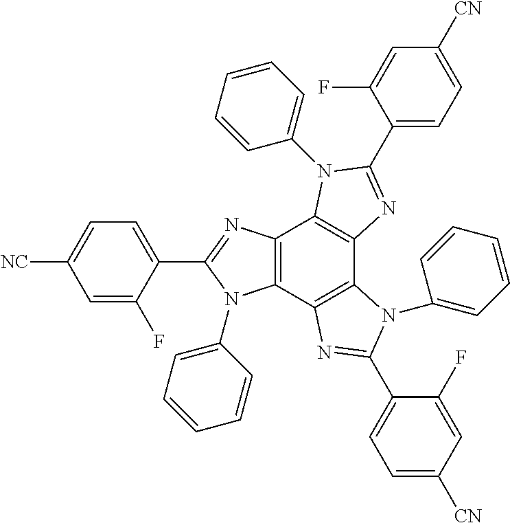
C12=C(C3=C(C4=C1N(C1=CC=CC=C1)C(C1=CC=C([CN])C=C1F)=N4)N(C1=CC=CC=C1)C(C1=CC=C([CN])C=C1F)=N3)N(C1=CC=CC=C1)C(C1=CC=C([NC])C=C1F)=N2
